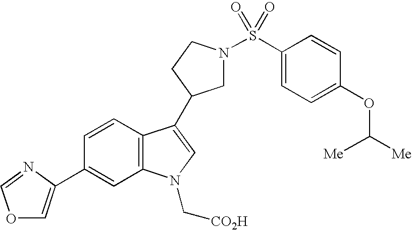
C1N(S(C2=CC=C(OC([Me])[Me])C=C2)(=O)=O)CCC1C1=CN(C[CO2H])C2=C1C=CC(C1=COC=N1)=C2
